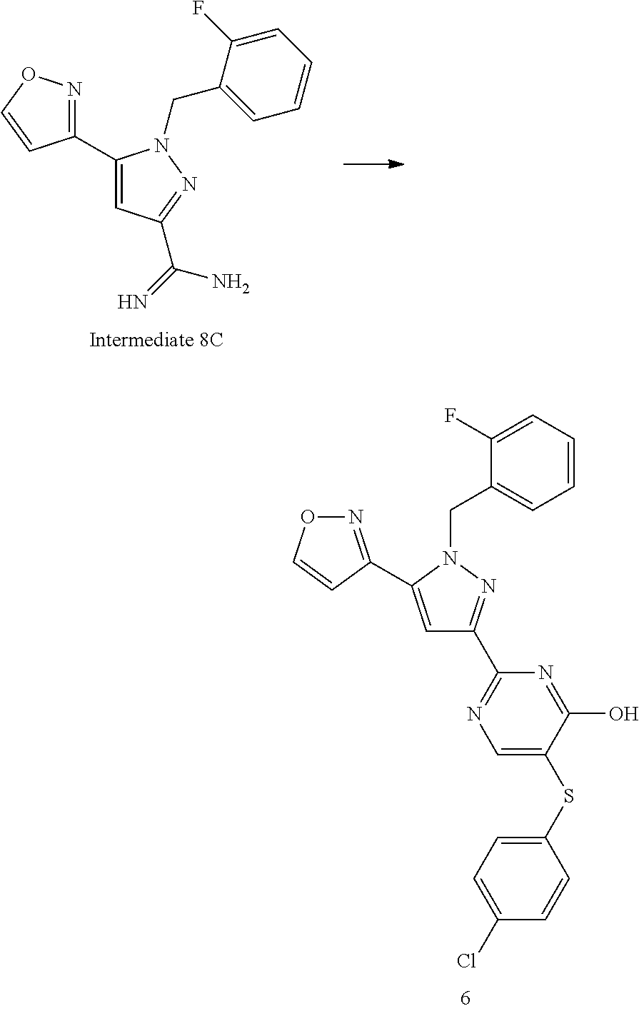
N1=C(C2=CC(C3=NC=C(SC4=CC=C(Cl)C=C4)C(O)=N3)=NN2CC2=CC=CC=C2F)C=CO1.C1(C2=NOC=C2)=CC(C(=N)N)=NN1CC1=CC=CC=C1F
